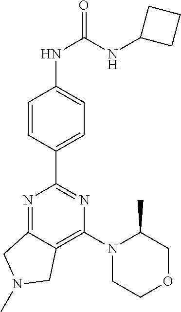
N1=C2C(=C(N3CCOCC3C)N=C1C1=CC=C(NC(NC3CCC3)=O)C=C1)CN(C)C2
